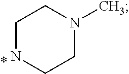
C1NCCN(C)C1
